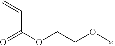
O(CCOC)C(=O)C=C
